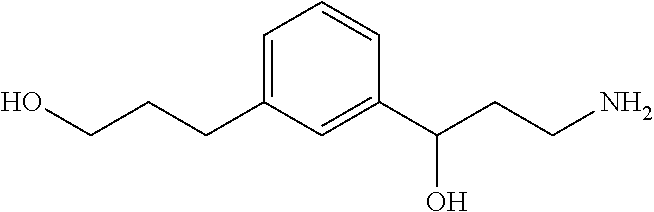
C1=C(CCCO)C=C(C(CCN)O)C=C1
